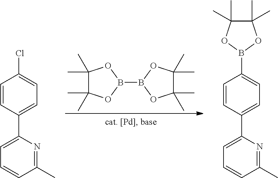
C1(C)(C)C(C)(C)OB(B2OC(C)(C)C(C)(C)O2)O1.C1(C)=NC(C2=CC=C(B3OC(C)(C)C(C)(C)O3)C=C2)=CC=C1.C1(C)=NC(C2=CC=C(Cl)C=C2)=CC=C1
